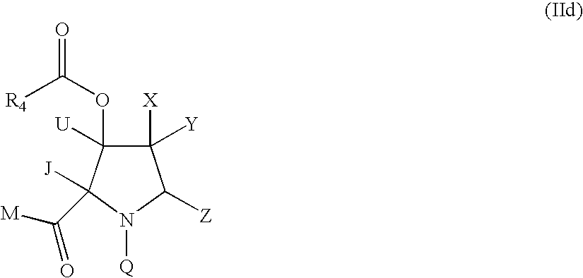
C1([X])([Y])C(OC(=O)[R4])([U])C([J])(C([M])=O)N([Q])C1[Z]
